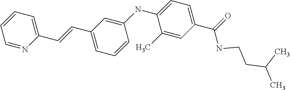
C1=NC(C=CC2=CC=CC(NC3=CC=C(C(=O)NCCC(C)C)C=C3C)=C2)=CC=C1
